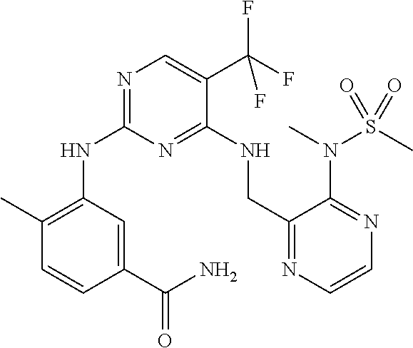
C1(C)=C(NC2=NC=C(C(F)(F)F)C(NCC3=NC=CN=C3N(C)S(C)(=O)=O)=N2)C=C(C(=O)N)C=C1
